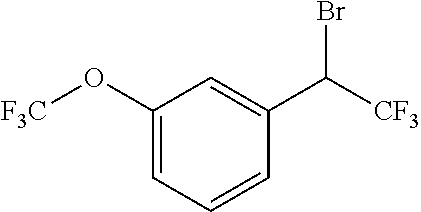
C1(O[F3C])=CC=CC(C([CF3])Br)=C1
